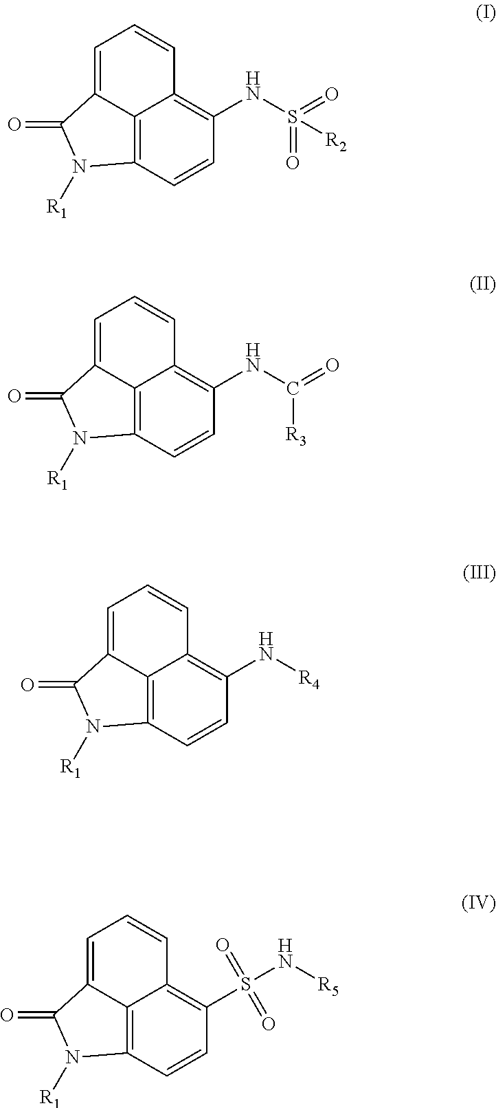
C1=C2C3=C(C=CC(NS(=O)(=O)[R2])=C3C=C1)N([R1])C2=O.C1=C2C3=C(C=CC(NC(=O)[R3])=C3C=C1)N([R1])C2=O.C1=C2C3=C(C=CC(N[R4])=C3C=C1)N([R1])C2=O.C1=C2C3=C(C=CC(S(N[R5])(=O)=O)=C3C=C1)N([R1])C2=O
